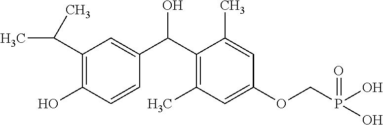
C1=C(C(C2=C(C)C=C(OCP(O)(=O)O)C=C2C)O)C=CC(O)=C1C(C)C
